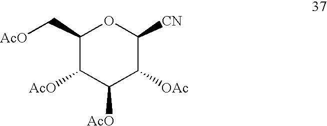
C1(C[AcO])C([AcO])C([AcO])C([OAc])C([CN])O1
